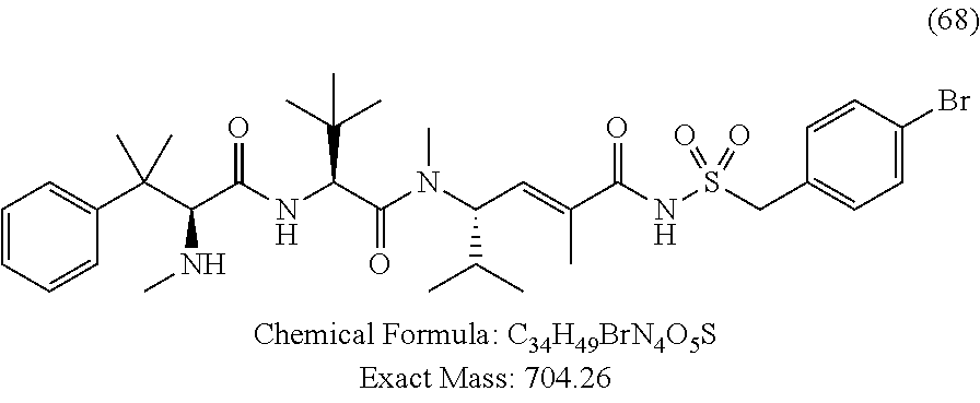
C1=CC=CC(C(C(C(NC(C(N(C(C=C(C(NS(CC2=CC=C(Br)C=C2)(=O)=O)=O)C)C(C)C)C)=O)C(C)(C)C)=O)NC)(C)C)=C1
